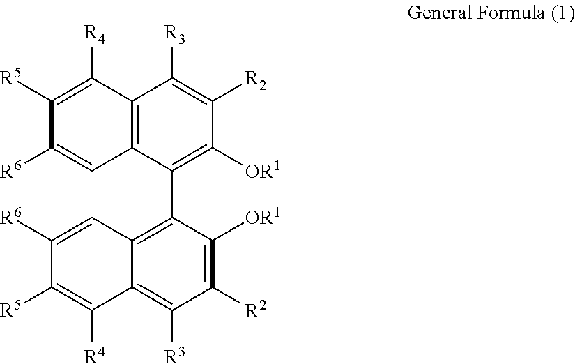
C1([R5])=C([R4])C2=C(C=C1[R6])C(C1=C3C(=C([R3])C([R2])=C1[OR1])C([R4])=C([R5])C([R6])=C3)=C([OR1])C([R2])=C2[R3]
